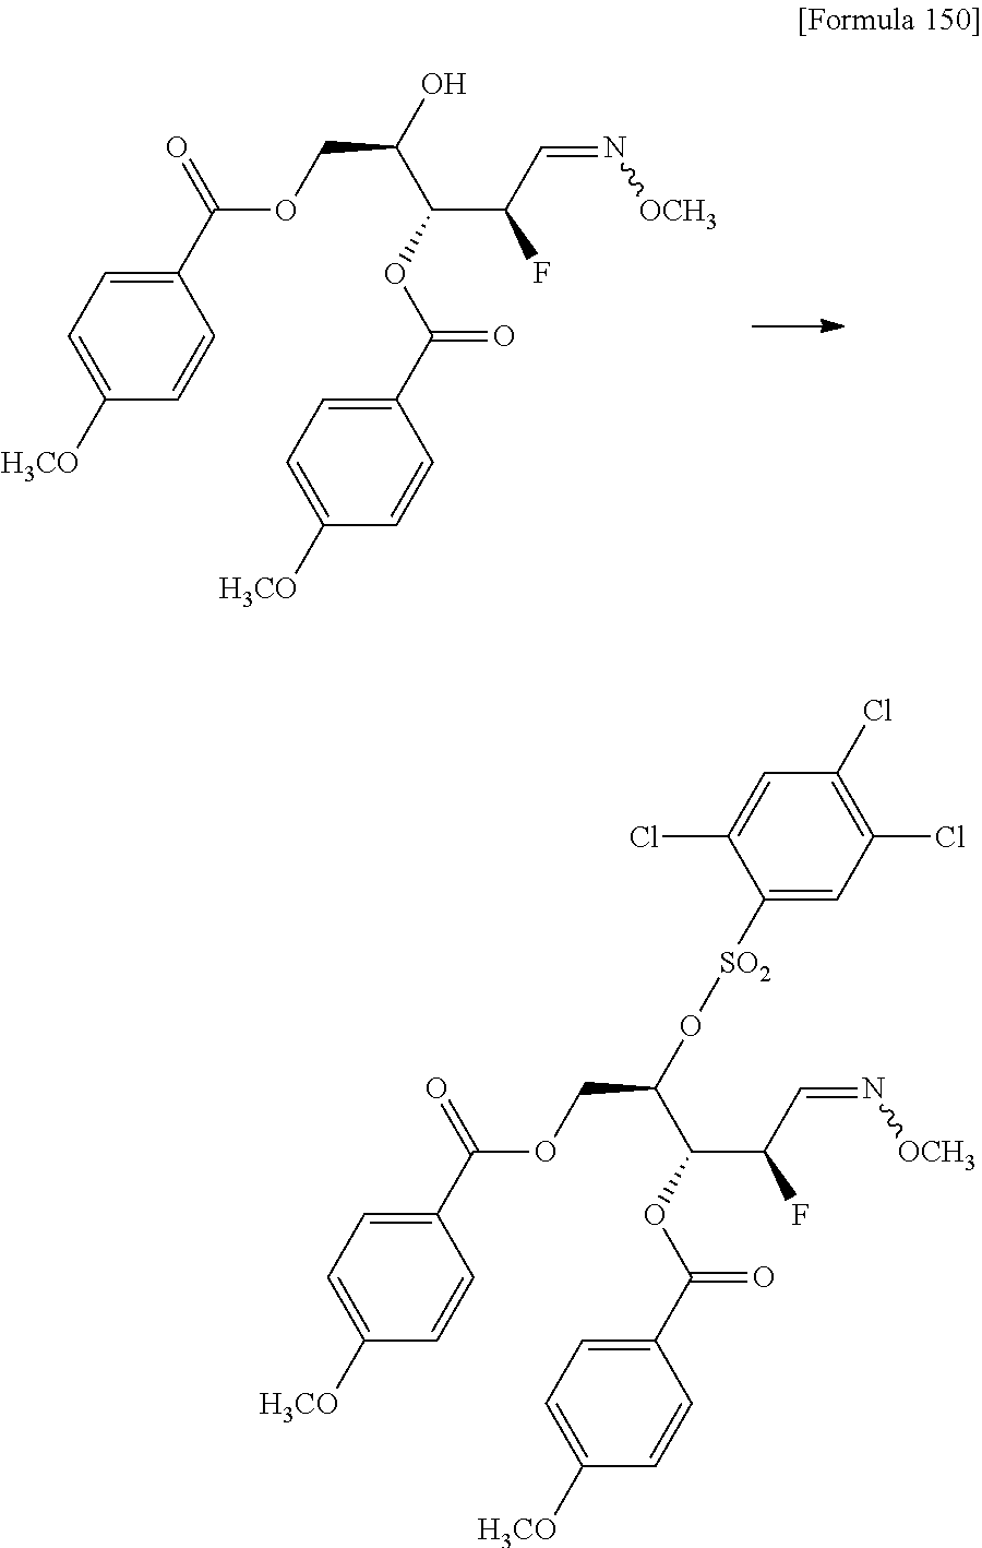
C1(C(=O)OCC(O)C(OC(C2=CC=C([H3CO])C=C2)=O)C(C=N[OCH3])F)=CC=C([H3CO])C=C1.C1(C(=O)OCC(O[SO2]C2=CC(Cl)=C(Cl)C=C2Cl)C(OC(C2=CC=C([H3CO])C=C2)=O)C(C=N[OCH3])F)=CC=C([H3CO])C=C1
